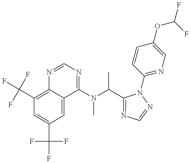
C1(C(F)(F)F)=C2C(=CC(C(F)(F)F)=C1)C(N(C(C1=NC=NN1C1=NC=C(OC(F)F)C=C1)C)C)=NC=N2
